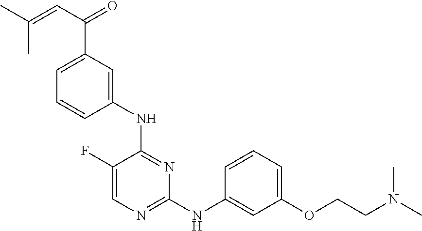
C1=C(F)C(NC2=CC(C(C=C(C)C)=O)=CC=C2)=NC(NC2=CC(OCCN(C)C)=CC=C2)=N1
